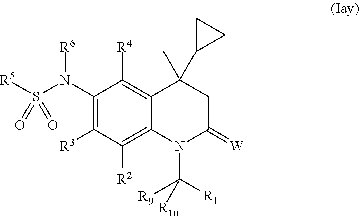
[R5]S(N(C1=C([R3])C([R2])=C2C(=C1[R4])C(C)(C1CC1)CC(=[W])N2C([R1])([R9])[R10])[R6])(=O)=O
